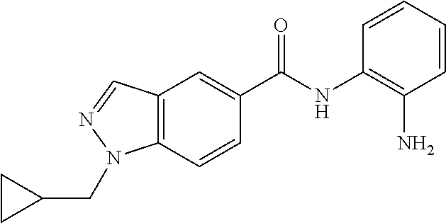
C12=C(C=CC(C(NC3=C(N)C=CC=C3)=O)=C1)N(CC1CC1)N=C2
